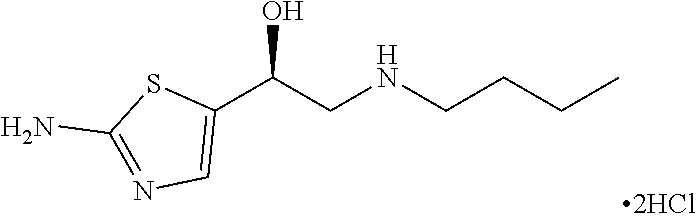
CCCCNCC(C1=CN=C(N)S1)O
